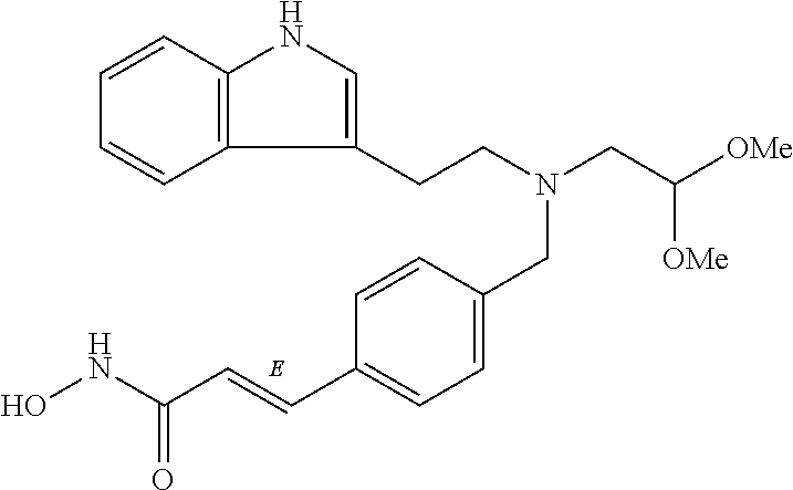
ONC(C=CC1=CC=C(CN(CC([OMe])[OMe])CCC2=CNC3=C2C=CC=C3)C=C1)=O
